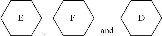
C1CCCCC1.C1CCCCC1.C1CCCCC1.F.[D]
